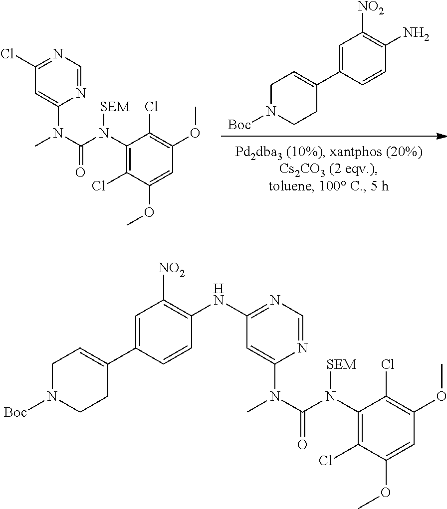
C1=C(C2=CCN([Boc])CC2)C=CC(NC2=NC=NC(N(C(N(C3=C(Cl)C(OC)=CC(OC)=C3Cl)[SEM])=O)C)=C2)=C1[NO2].C1N([Boc])CCC(C2=CC([NO2])=C(N)C=C2)=C1.C1(Cl)=NC=NC(N(C(N(C2=C(Cl)C(OC)=CC(OC)=C2Cl)[SEM])=O)C)=C1
